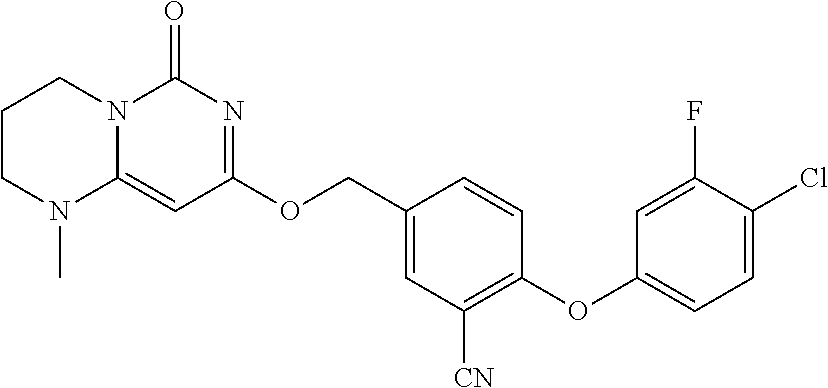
C1CN(C)C2=CC(OCC3=CC([CN])=C(OC4=CC=C(Cl)C(F)=C4)C=C3)=NC(=O)N2C1
